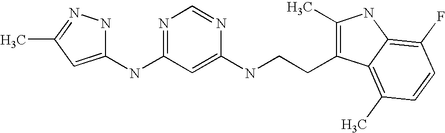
C1(NC2=NC=NC(NCCC3=C(C)NC4=C(F)C=CC(C)=C34)=C2)=CC(C)=NN1
